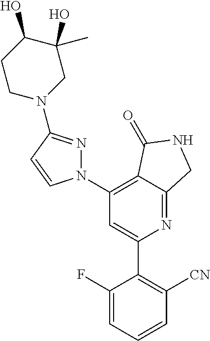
C1(C2=C([CN])C=CC=C2F)=CC(N2N=C(N3CC(C)(O)C(O)CC3)C=C2)=C2C(=N1)CNC2=O
